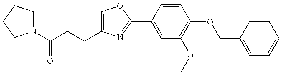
N1(C(CCC2=COC(C3=CC(OC)=C(OCC4=CC=CC=C4)C=C3)=N2)=O)CCCC1
